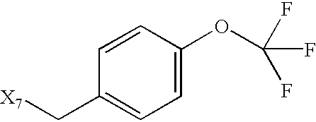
C1=CC(OC(F)(F)F)=CC=C1C[X7]
